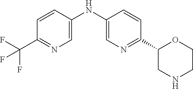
C1=CC(NC2=CN=C(C3CNCCO3)C=C2)=CN=C1C(F)(F)F
